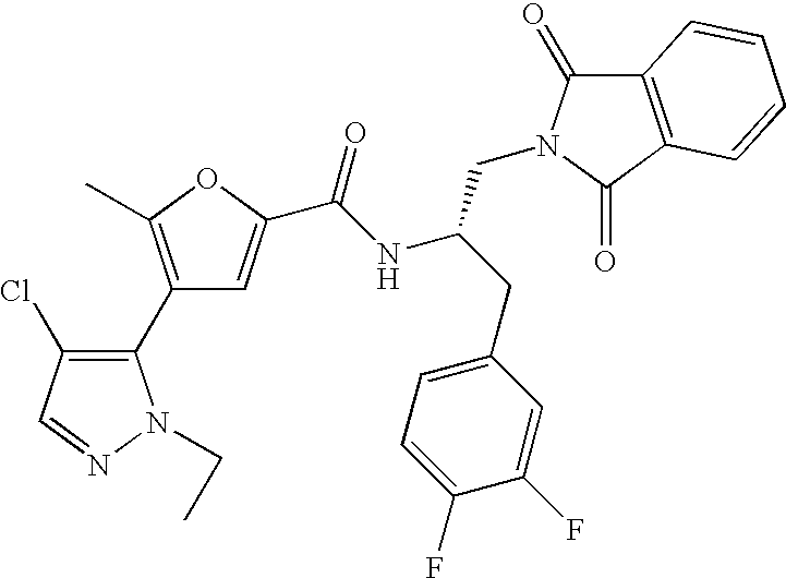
C1(C2=C(Cl)C=NN2CC)=C(C)OC(C(NC(CC2=CC=C(F)C(F)=C2)CN2C(=O)C3=C(C2=O)C=CC=C3)=O)=C1
